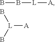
BB[L][A].[L]([A])(B)B
